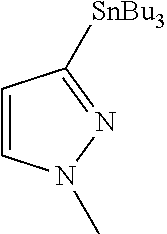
C1=CN(C)N=C1[SnBu3]
